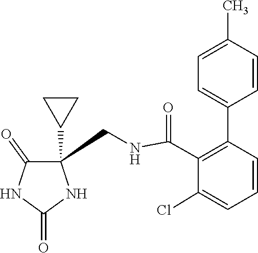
C1(C2=CC=C(C)C=C2)=C(C(NCC2(C3CC3)C(=O)NC(=O)N2)=O)C(Cl)=CC=C1
